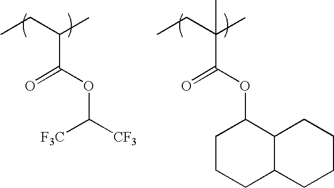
CCC(C)C(OC([CF3])[F3C])=O.CCC(C)(C(OC1CCCC2C1CCCC2)=O)C
